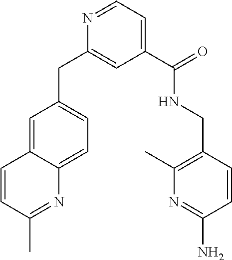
C1(C(NCC2=C(C)N=C(N)C=C2)=O)=CC=NC(CC2=CC=C3C(=C2)C=CC(C)=N3)=C1
